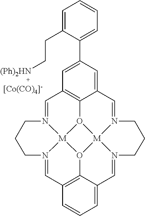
C1=N2[M]34O5C6=C1C=C(C1=CC=CC=C1CC[(Ph)2HN])C=C6C=N1[M]56O3C3=C(C=N4CCC2)C=CC=C3C=N6CCC1.[[Co(CO)4]-]
